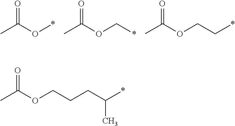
O=C(O*)C.O=C(OC*)C.O=C(OCC*)C.O=C(OCCCC(*)C)C
